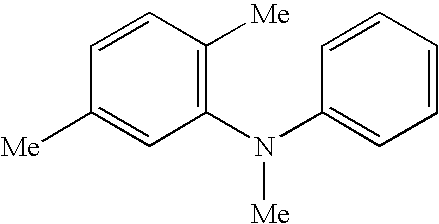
C1(N(C2=CC=CC=C2)[Me])=C([Me])C=CC([Me])=C1
